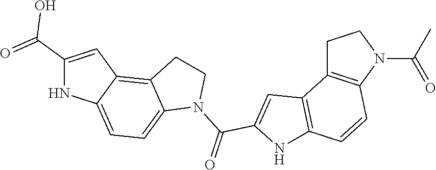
C1C2=C(N(C(C)=O)C1)C=CC1=C2C=C(C(N2CCC3=C4C(=CC=C23)NC(C(=O)O)=C4)=O)N1
